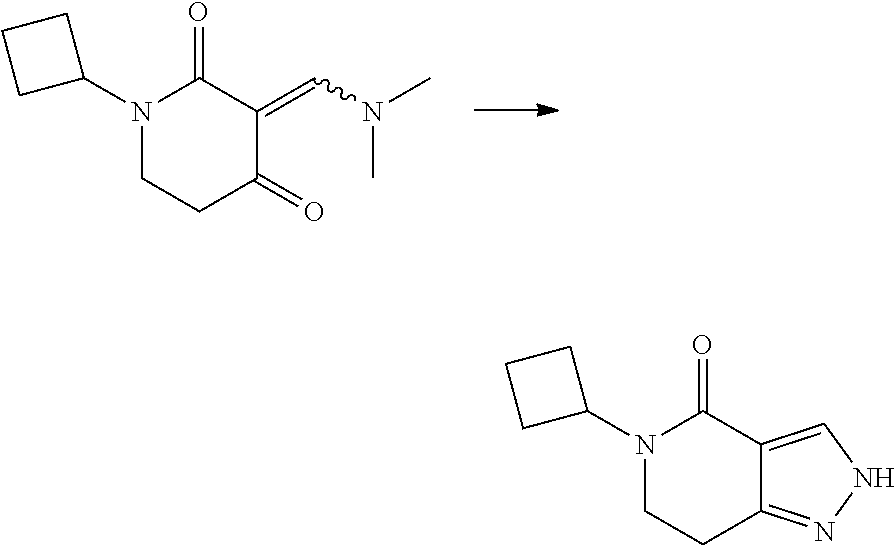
N1(C2CCC2)C(=O)C(=CN(C)C)C(=O)CC1.N1(C2CCC2)C(=O)C2=CNN=C2CC1
